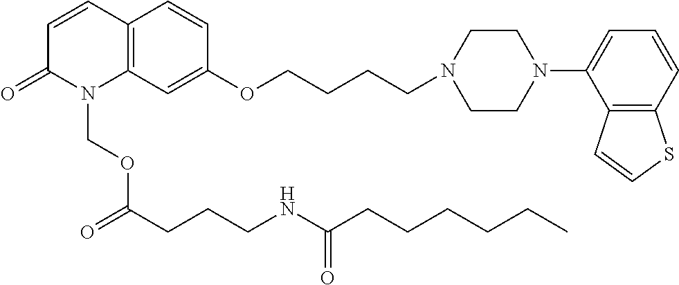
C12=C(C=C(OCCCCN3CCN(C4=CC=CC5=C4C=CS5)CC3)C=C1)N(COC(CCCNC(CCCCCC)=O)=O)C(=O)C=C2
